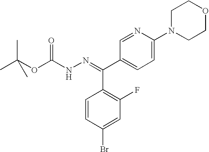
C(C1=C(F)C=C(Br)C=C1)(C1=CC=C(N2CCOCC2)N=C1)=NNC(OC(C)(C)C)=O
